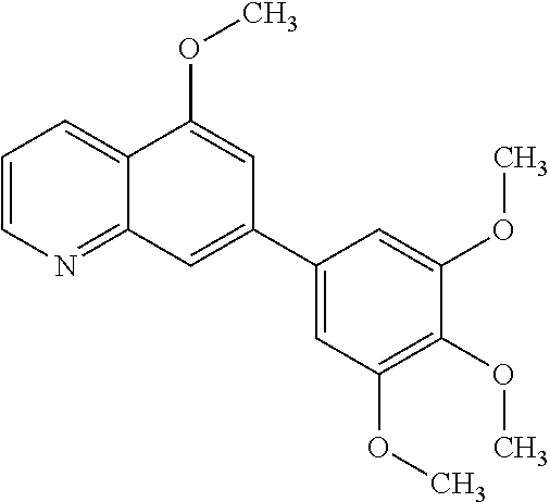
C1(C2=CC3=NC=CC=C3C(OC)=C2)=CC(OC)=C(OC)C(OC)=C1
